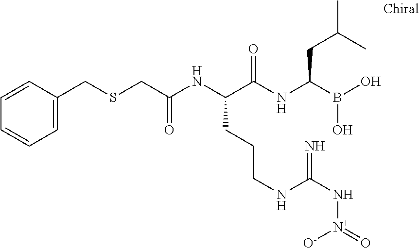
C(C(NC(C(NC(B(O)O)CC(C)C)=O)CCCNC(N[N+](=O)[O-])=N)=O)SCC1=CC=CC=C1
